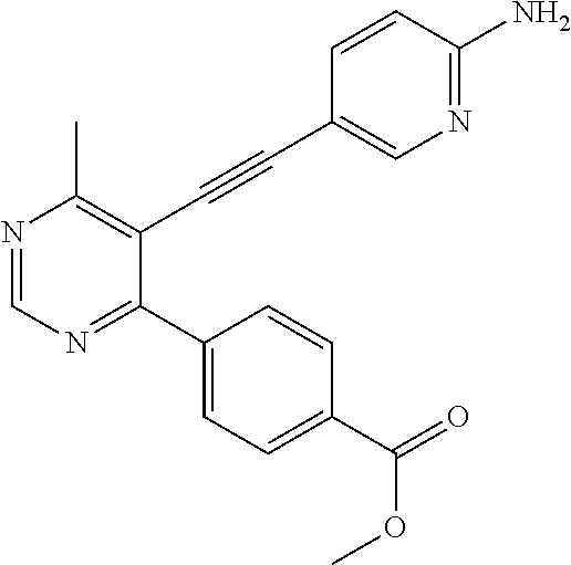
N1=CN=C(C2=CC=C(C(=O)OC)C=C2)C(C#CC2=CN=C(N)C=C2)=C1C
